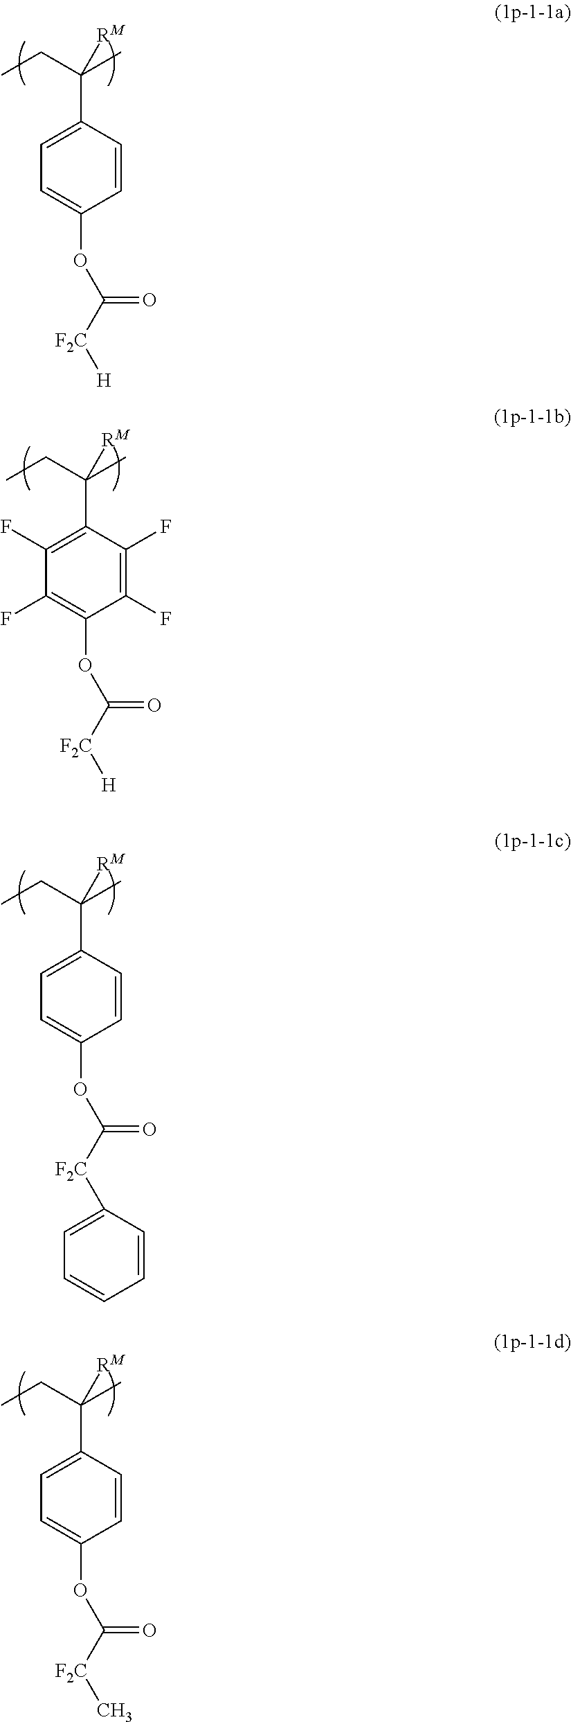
C1(C(CC)(C)[RM])=CC=C(OC([F2C][H])=O)C=C1.C1(C(CC)(C)[RM])=C(F)C(F)=C(OC([F2C][H])=O)C(F)=C1F.C1(C(CC)(C)[RM])=CC=C(OC([F2C]C2=CC=CC=C2)=O)C=C1.C1(C(CC)(C)[RM])=CC=C(OC([F2C]C)=O)C=C1
